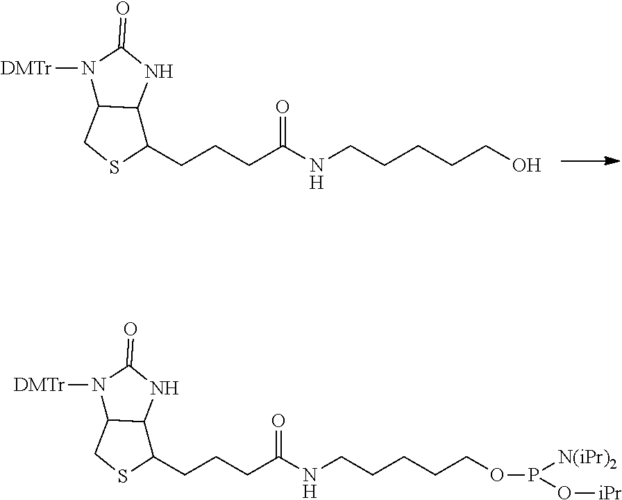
C1(CCCC(NCCCCCO)=O)C2C(CS1)N([DMTr])C(=O)N2.C1(CCCC(NCCCCCOP([N(iPr)2])O[iPr])=O)C2C(CS1)N([DMTr])C(=O)N2
